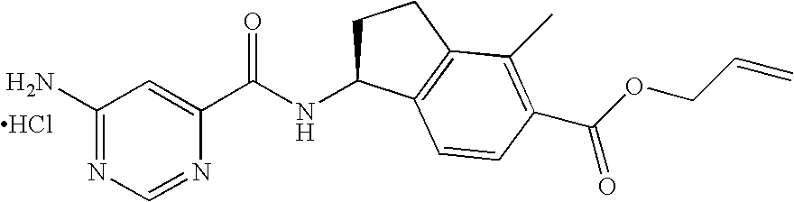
Cl.C1(N)=NC=NC(C(NC2CCC3=C2C=CC(C(OCC=C)=O)=C3C)=O)=C1
